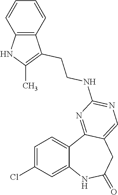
C12=CC(Cl)=CC=C1C1=NC(NCCC3=C(C)NC4=C3C=CC=C4)=NC=C1CC(=O)N2
